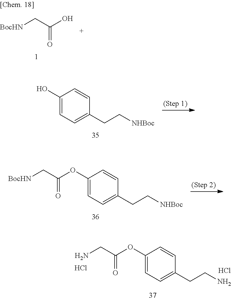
C1(O)=CC=C(CC[NHBoc])C=C1.[BocHN]CC(OC1=CC=C(CC[NHBoc])C=C1)=O.NCC(OC1=CC=C(CCN)C=C1)=O.Cl.Cl.[BocHN]CC(O)=O
